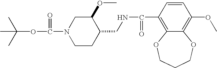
CC(OC(=O)N1CCC(CNC(C2=C3C(=C(OC)C=C2)OCCCO3)=O)C(OC)C1)(C)C
